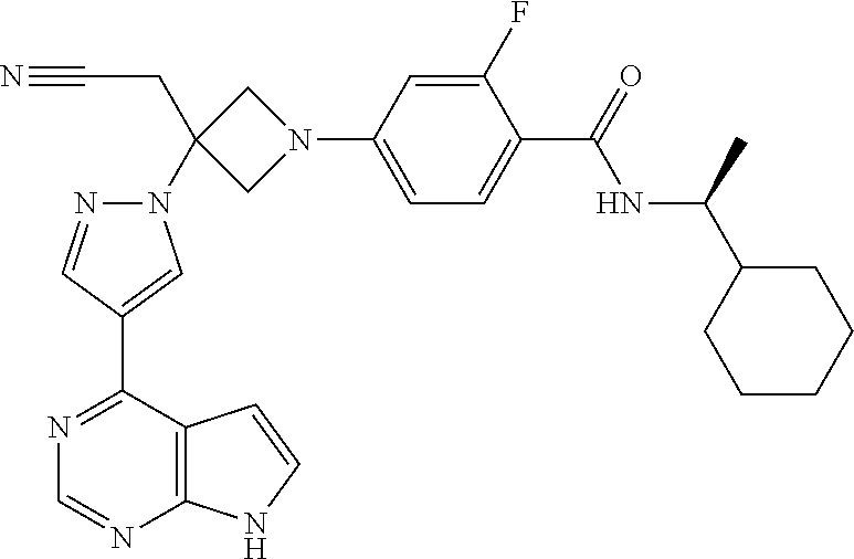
N1=C(C2=CN(C3(CC#N)CN(C4=CC=C(C(=O)NC(C5CCCCC5)C)C(F)=C4)C3)N=C2)C2=C(N=C1)NC=C2
